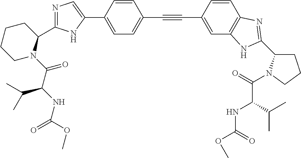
C1=C(C2=CN=C(C3CCCCN3C(C(NC(=O)OC)C(C)C)=O)N2)C=CC(C#CC2=CC3=C(C=C2)N=C(C2CCCN2C(=O)C(NC(=O)OC)C(C)C)N3)=C1
